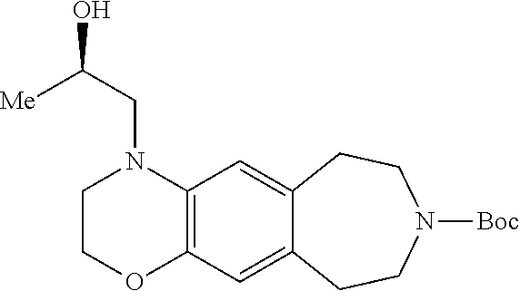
C1COC2=C(N1CC([Me])O)C=C1C(=C2)CCN([Boc])CC1
